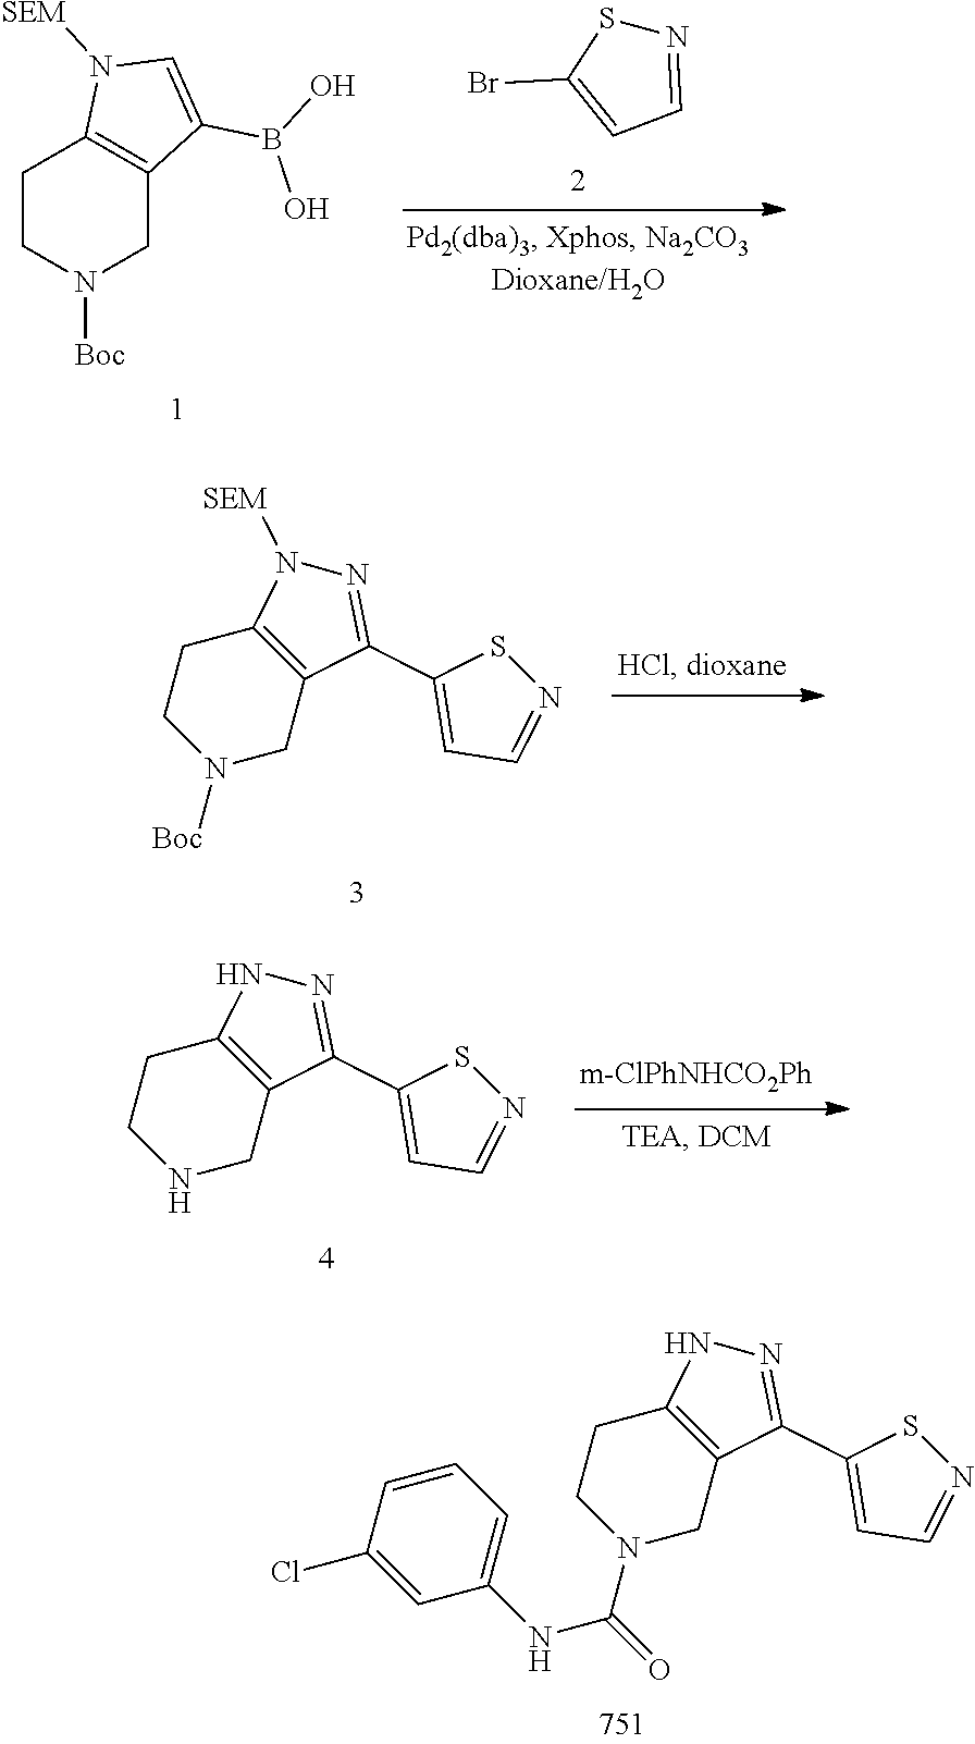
C1=NSC(Br)=C1.C1CN([Boc])CC2=C1N([SEM])C=C2B(O)O.C12=C(CN([Boc])CC1)C(C1=CC=NS1)=NN2[SEM].C12=C(CN(C(NC3=CC=CC(Cl)=C3)=O)CC1)C(C1=CC=NS1)=NN2.C12=C(CNCC1)C(C1=CC=NS1)=NN2
